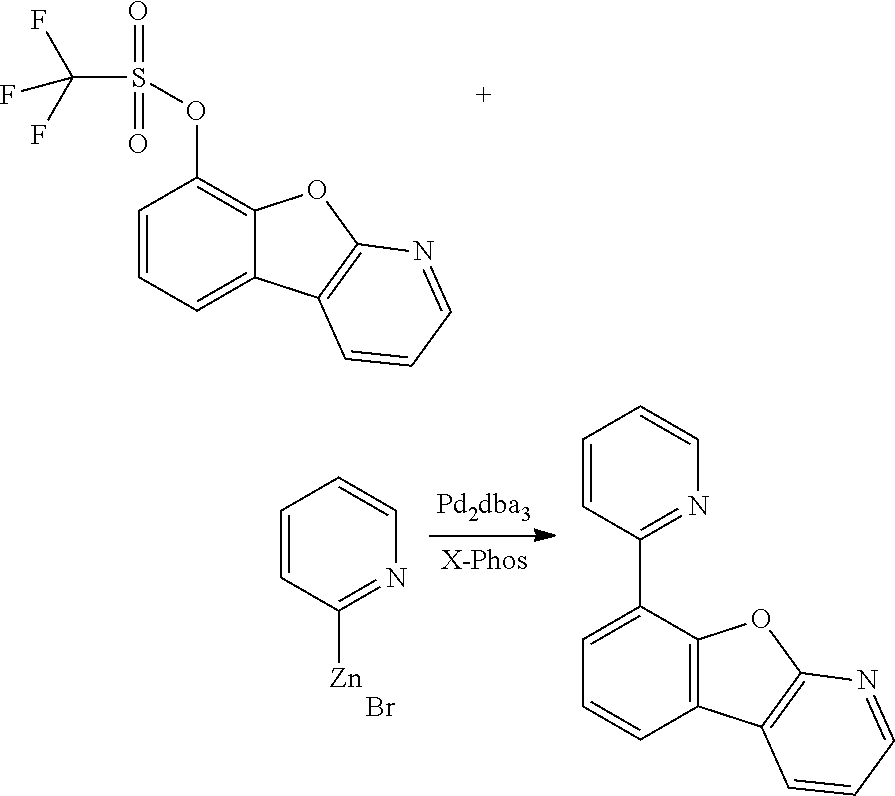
C1=CC=C2C(=C1OS(C(F)(F)F)(=O)=O)OC1=C2C=CC=N1.C1=CC([Zn])=NC=C1.Br.C1=C(C2=NC=CC=C2)C2=C(C=C1)C1=C(O2)N=CC=C1
